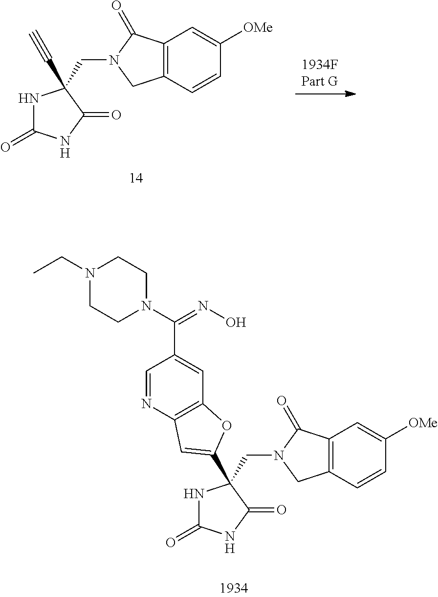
N1C(=O)NC(=O)C1(CN1CC2=C(C1=O)C=C([OMe])C=C2)C1=CC2=C(C=C(C(N3CCN(CC)CC3)=NO)C=N2)O1.N1C(=O)NC(=O)C1(CN1CC2=C(C1=O)C=C([OMe])C=C2)C#C
